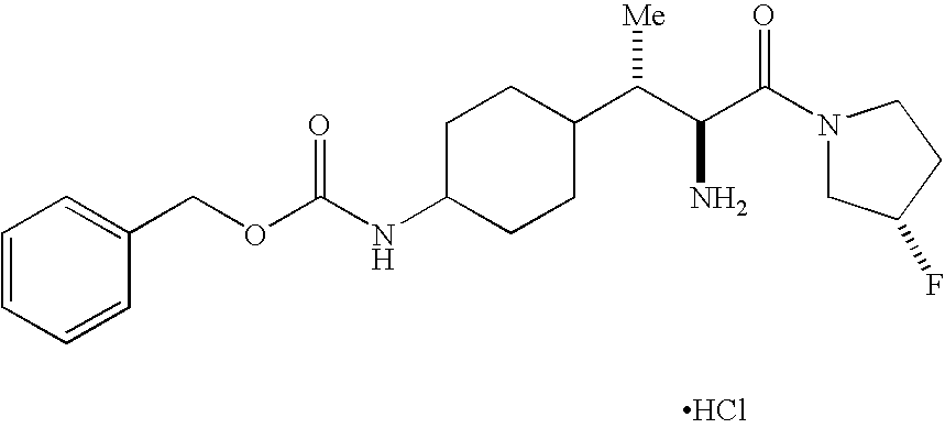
C1C(NC(OCC2=CC=CC=C2)=O)CCC(C(C(C(N2CC(F)CC2)=O)N)[Me])C1.Cl
